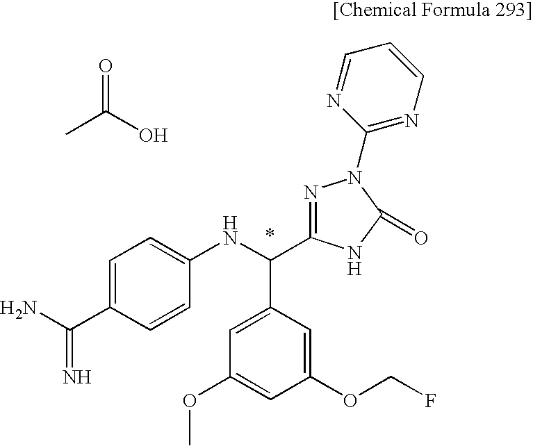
CC(O)=O.NC(C1=CC=C(NC(C2=CC(OC)=CC(OCF)=C2)C2=NN(C3=NC=CC=N3)C(=O)N2)C=C1)=N
